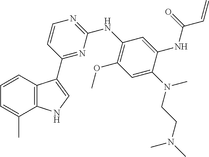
C1=C(C)C2=C(C=C1)C(C1=NC(NC3=C(OC)C=C(N(CCN(C)C)C)C(NC(C=C)=O)=C3)=NC=C1)=CN2
